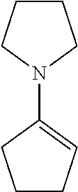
C1CCN(C2=CCCC2)C1
